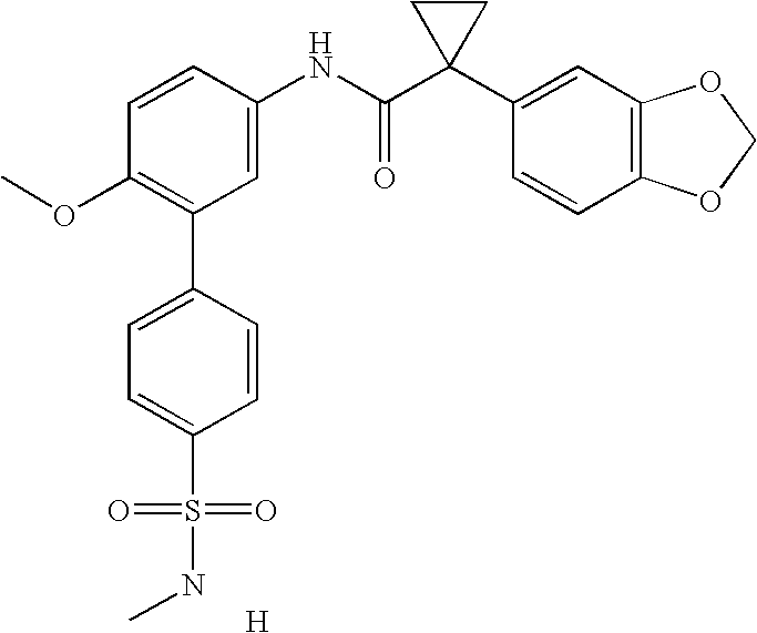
C1=CC(NC(C2(C3=CC4=C(C=C3)OCO4)CC2)=O)=CC(C2=CC=C(S(=O)(=O)NC)C=C2)=C1OC.[H]
